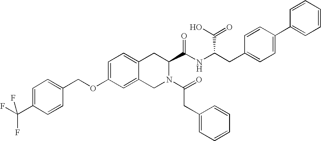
C12=CC=C(OCC3=CC=C(C(F)(F)F)C=C3)C=C1CN(C(=O)CC1=CC=CC=C1)C(C(NC(CC1=CC=C(C3=CC=CC=C3)C=C1)C(O)=O)=O)C2
